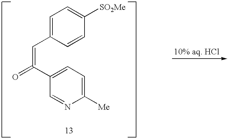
C1=C([Me])N=CC(C(=O)=CC2=CC=C([SO2Me])C=C2)=C1
